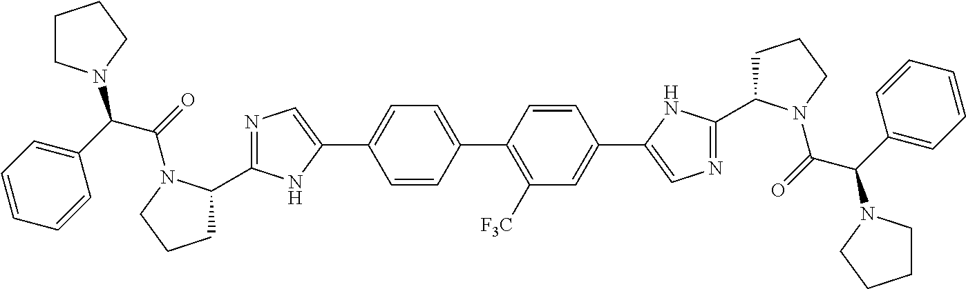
C1=CC(C2=C([F3C])C=C(C3=CN=C(C4CCCN4C(C(C4=CC=CC=C4)N4CCCC4)=O)N3)C=C2)=CC=C1C1=CN=C(C2CCCN2C(C(C2=CC=CC=C2)N2CCCC2)=O)N1
